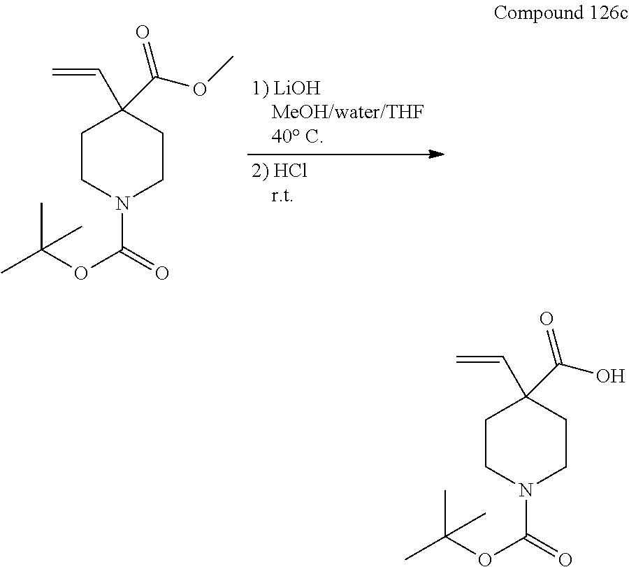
C1CN(C(=O)OC(C)(C)C)CCC1(C(OC)=O)C=C.C1CN(C(=O)OC(C)(C)C)CCC1(C(O)=O)C=C
